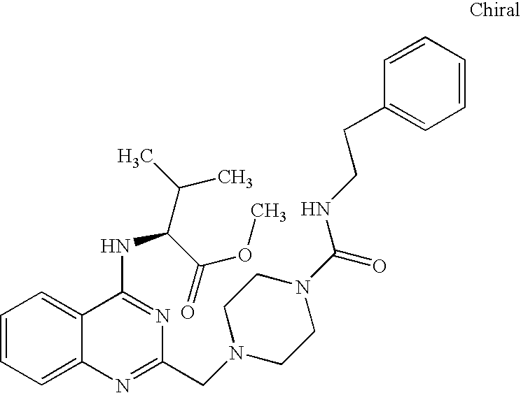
C1=CC=C2C(=C1)C(NC(C(C)C)C(=O)OC)=NC(CN1CCN(C(=O)NCCC3=CC=CC=C3)CC1)=N2
